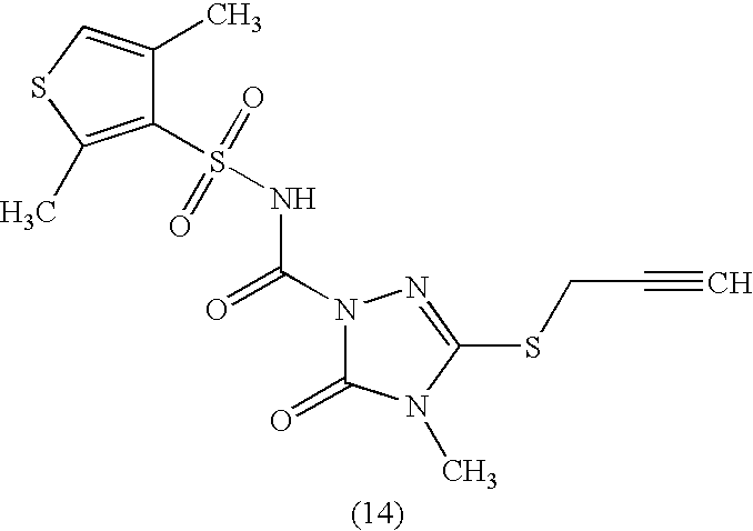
N1(C(=O)NS(C2=C(C)SC=C2C)(=O)=O)C(=O)N(C)C(SCC#C)=N1
